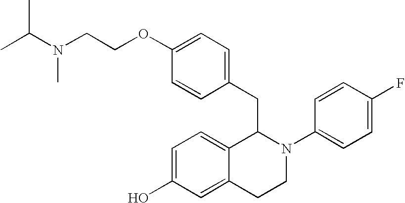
O(C1=CC=C(CC2C3=CC=C(O)C=C3CCN2C2=CC=C(F)C=C2)C=C1)CCN(C(C)C)C
